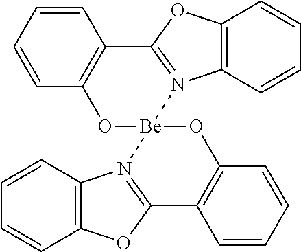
C1=CC=CC2=C1C1=N(C3=C(O1)C=CC=C3)[Be]1(O2)OC2=C(C=CC=C2)C2=N1C1=C(O2)C=CC=C1
